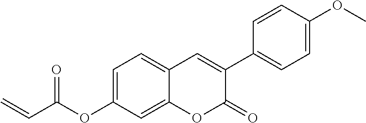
C1=C(OC(C=C)=O)C=C2C(=C1)C=C(C1=CC=C(OC)C=C1)C(=O)O2
